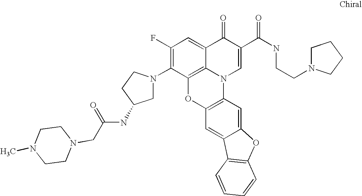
C1(F)=C(N2CC(NC(CN3CCN(C)CC3)=O)CC2)C2=C3C(=C1)C(=O)C(C(NCCN1CCCC1)=O)=CN3C1=C(O2)C=C2C(=C1)OC1=C2C=CC=C1
